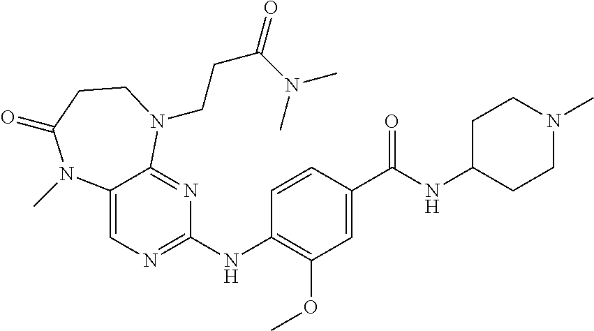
C12=CN=C(NC3=C(OC)C=C(C(NC4CCN(C)CC4)=O)C=C3)N=C1N(CCC(=O)N(C)C)CCC(=O)N2C
